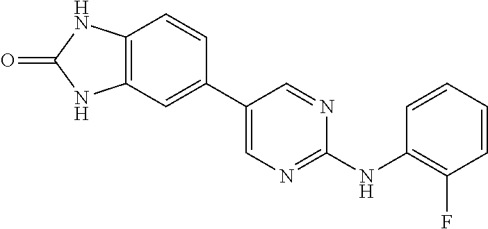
C12=C(C=CC(C3=CN=C(NC4=C(F)C=CC=C4)N=C3)=C1)NC(=O)N2
